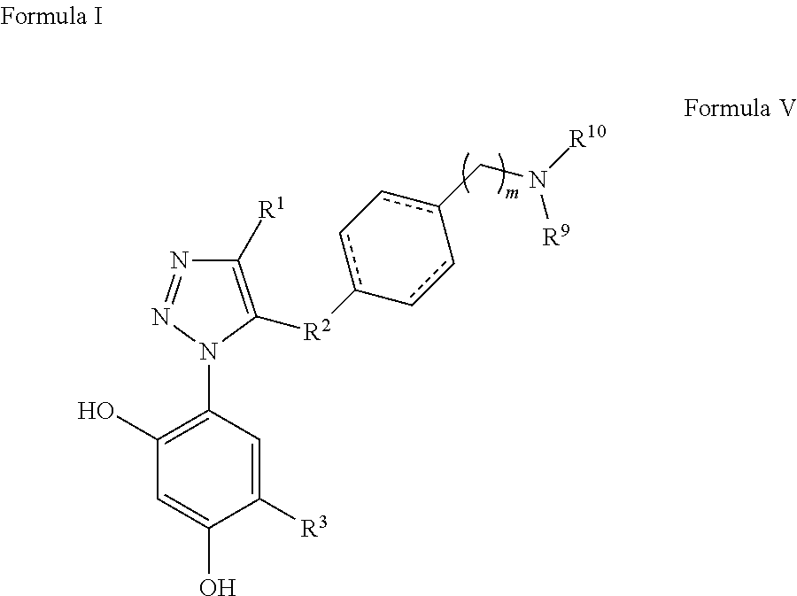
C1([R3])=CC(N2N=NC([R1])=C2[R2]c2c-cc(CN([R10])[R9])-cc-2)=C(O)C=C1O
